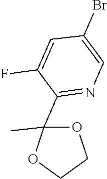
FC1=CC(Br)=CN=C1C1(C)OCCO1
